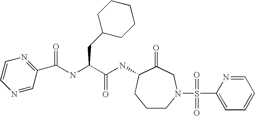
C1CN(S(C2=CC=CC=N2)(=O)=O)CC(=O)C(NC(C(CC2CCCCC2)NC(=O)C2=NC=CN=C2)=O)C1
